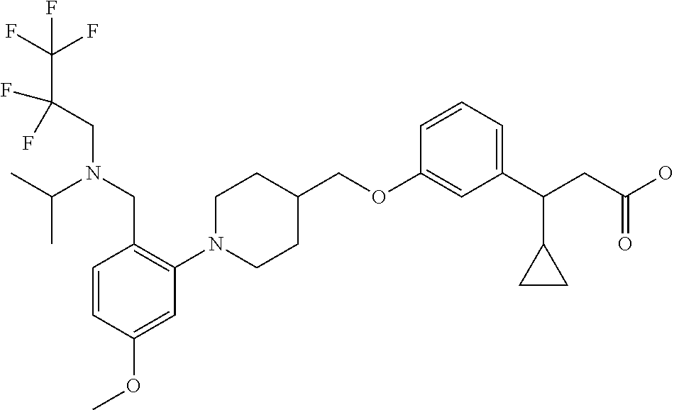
C1(OCC2CCN(C3=C(CN(CC(C(F)(F)F)(F)F)C(C)C)C=CC(OC)=C3)CC2)=CC(C(CC(O)=O)C2CC2)=CC=C1
